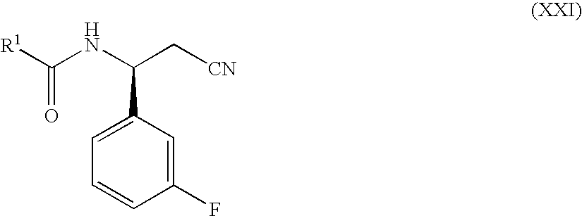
N(C(C[CN])C1=CC=CC(F)=C1)C([R1])=O
